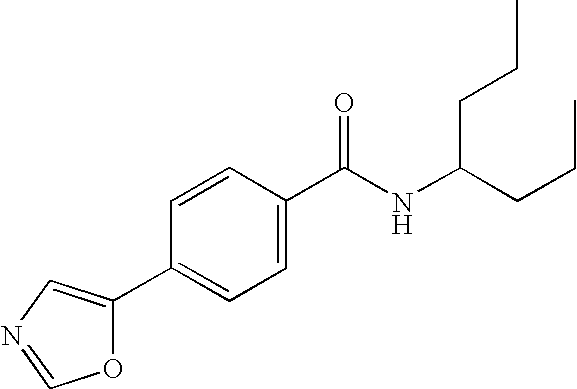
C1=C(C(=O)NC(CCC)CCC)C=CC(C2=CN=CO2)=C1
